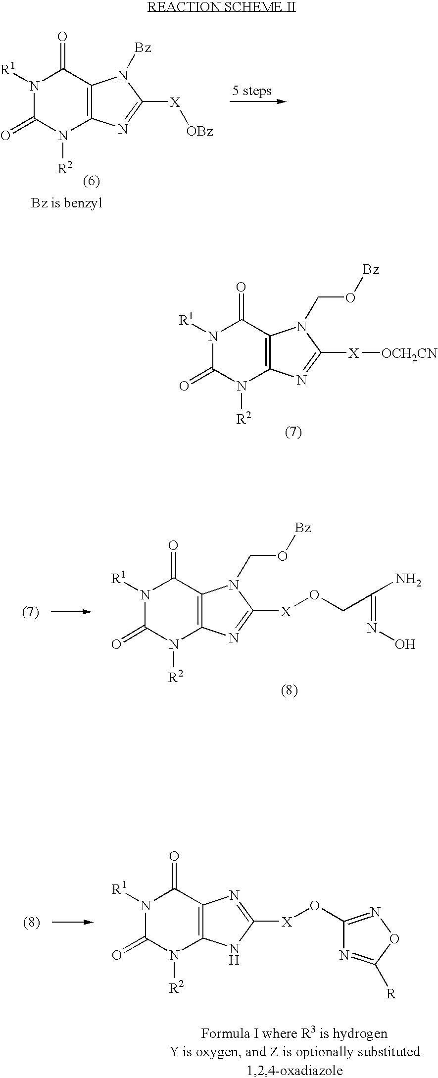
N1([R1])C(=O)N([R2])C2=C(C1=O)N([Bz])C([X][OBz])=N2.N1([R1])C(=O)N([R2])C2=C(C1=O)N(CO[Bz])C([X][OCH2CN])=N2.N1([R1])C(=O)N([R2])C2=C(C1=O)N(CO[Bz])C([X]OCC(=NO)N)=N2.N1([R1])C(=O)N([R2])C2=C(C1=O)N=C([X]OC1=NOC([R])=N1)N2
